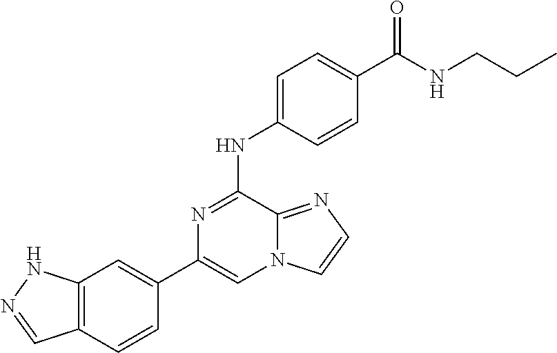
C1(C2=CC3=C(C=C2)C=NN3)=CN2C(=NC=C2)C(NC2=CC=C(C(=O)NCCC)C=C2)=N1
